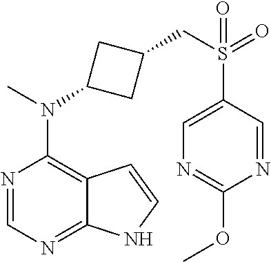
N1=CN=C2C(=C1N(C)C1CC(CS(=O)(C3=CN=C(OC)N=C3)=O)C1)C=CN2
